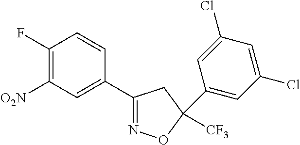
C1(F)=C([O2N])C=C(C2=NOC(C3=CC(Cl)=CC(Cl)=C3)([CF3])C2)C=C1
